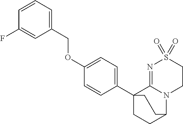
O(C1=CC=C(C23CCC(N4C2=NS(=O)(=O)CC4)CC3)C=C1)CC1=CC=CC(F)=C1
